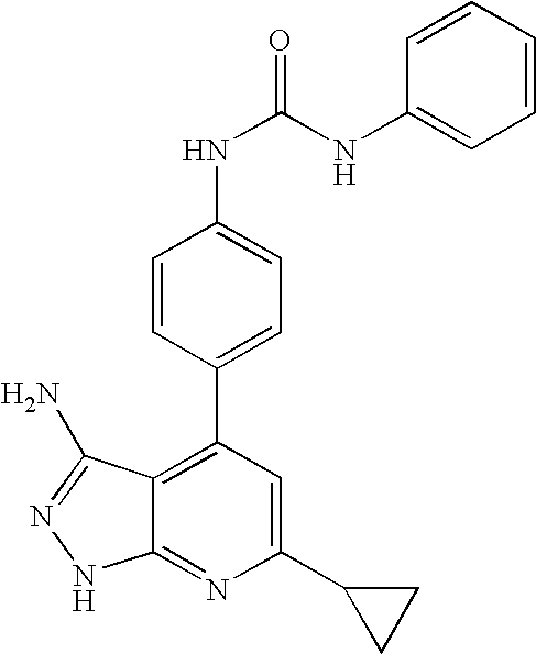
C1=CC(C2=C3C(=NC(C4CC4)=C2)NN=C3N)=CC=C1NC(=O)NC1=CC=CC=C1
